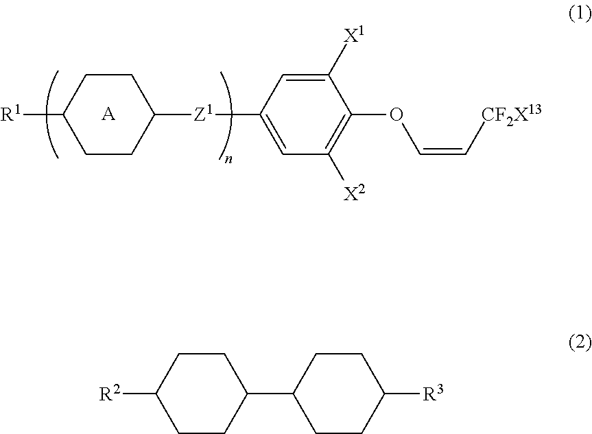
C1CC([Z1]C2=CC([X2])=C(OC=C[CF2X13])C([X1])=C2)CCC1[R1].[A].C1CC(C2CCC([R3])CC2)CCC1[R2]
